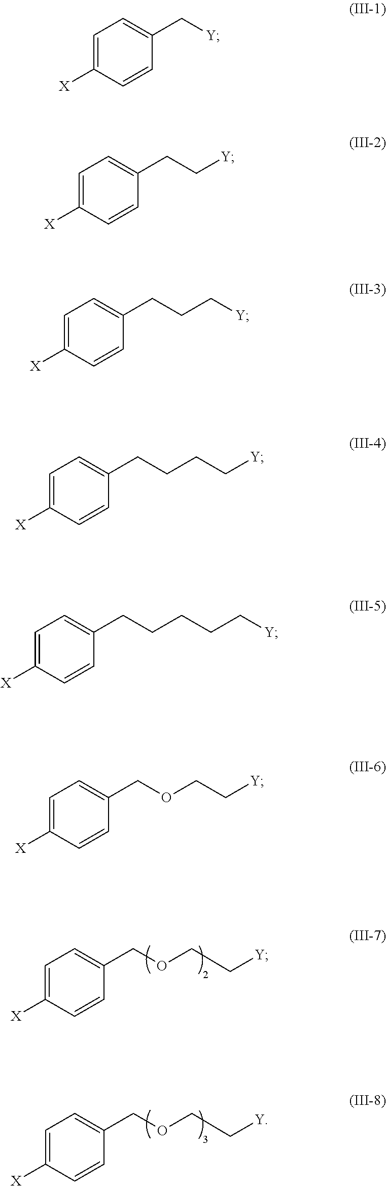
C1=C([X])C=CC(COCC[Y])=C1.C1=C([X])C=CC(COCC[Y])=C1.C1=C([X])C=CC(C[Y])=C1.C1=C([X])C=CC(CC[Y])=C1.C1=C([X])C=CC(CCC[Y])=C1.C1=C([X])C=CC(CCCC[Y])=C1.C1=C([X])C=CC(CCCCC[Y])=C1.C1=C([X])C=CC(COCC[Y])=C1
